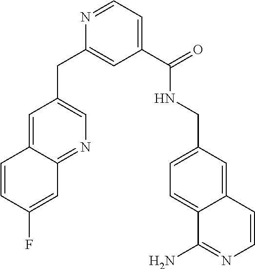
C1(C(NCC2=CC=C3C(=C2)C=CN=C3N)=O)=CC=NC(CC2=CN=C3C(=C2)C=CC(F)=C3)=C1
